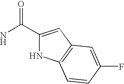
C1(C(N)=O)=CC2=C(N1)C=CC(F)=C2
